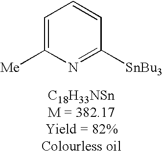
C1=C([Me])N=C([SnBu3])C=C1
